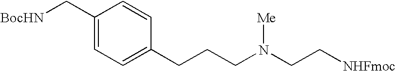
C1(C[BocHN])=CC=C(CCCN(CC[NHFmoc])[Me])C=C1
